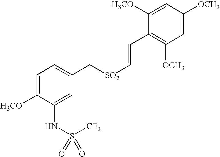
C1=C([H3CO])C(NS(=O)([CF3])=O)=CC(C[SO2]C=CC2=C([OCH3])C=C([OCH3])C=C2[H3CO])=C1
